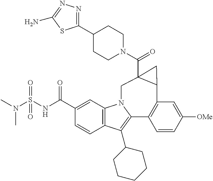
N(S(NC(C1=CC2=C(C=C1)C(C1CCCCC1)=C1N2CC2(C(=O)N3CCC(C4=NN=C(N)S4)CC3)C(C3=C1C=CC([OMe])=C3)C2)=O)(=O)=O)(C)C
